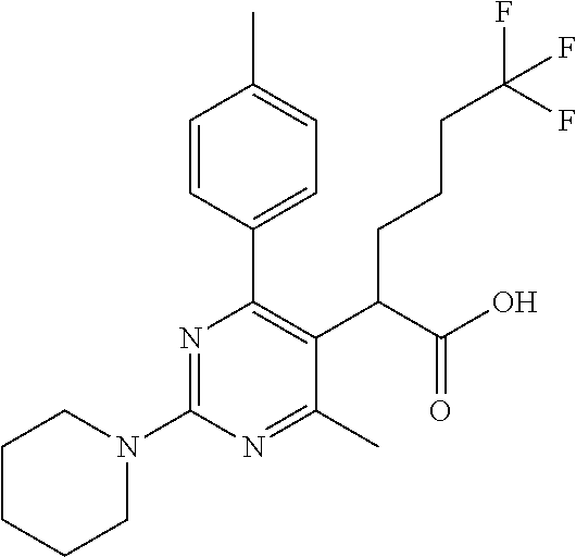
C1CCCN(C2=NC(C3=CC=C(C)C=C3)=C(C(C(O)=O)CCCC(F)(F)F)C(C)=N2)C1
